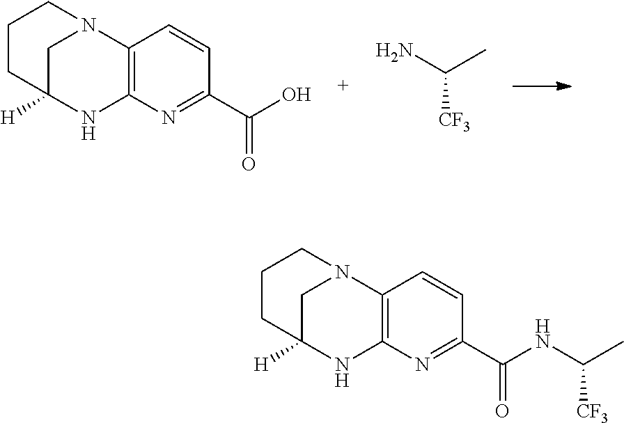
C12=C(N3CC([H])(N1)CCC3)C=CC(C(NC(C)[CF3])=O)=N2.C12=C(N3CC([H])(N1)CCC3)C=CC(C(O)=O)=N2.NC(C)[CF3]
